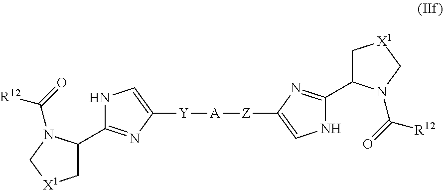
N1C(C2C[X1]CN2C([R12])=O)=NC([Y][A][Z]C2=CNC(C3C[X1]CN3C(=O)[R12])=N2)=C1
